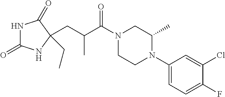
N1C(=O)NC(CC)(CC(C(N2CCN(C3=CC=C(F)C(Cl)=C3)C(C)C2)=O)C)C1=O
